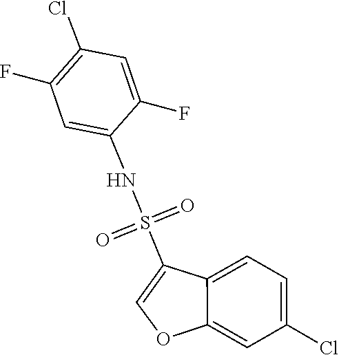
O=S(=O)(NC1=CC(F)=C(Cl)C=C1F)C1=COC2=CC(Cl)=CC=C12
